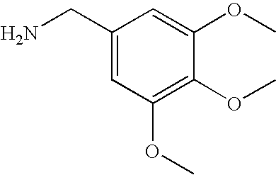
C1(CN)=CC(OC)=C(OC)C(OC)=C1
